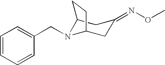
C1=CC=CC(CN2C3CC(=NOC)CC2CC3)=C1
